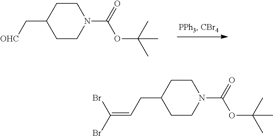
C1CC(C[OHC])CCN1C(=O)OC(C)(C)C.C(=C(Br)Br)CC1CCN(C(=O)OC(C)(C)C)CC1
